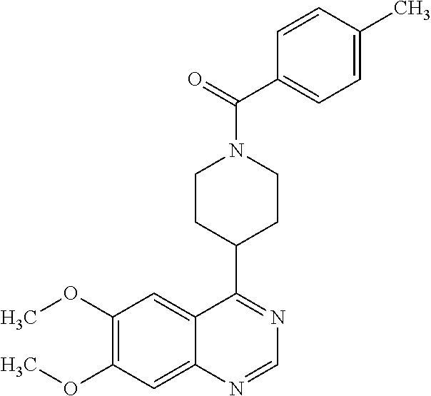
N1=C(C2CCN(C(C3=CC=C(C)C=C3)=O)CC2)C2=CC(OC)=C(OC)C=C2N=C1
